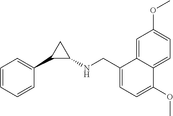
C1=CC=CC(C2C(NCC3=CC=C(OC)C4=CC=C(OC)C=C43)C2)=C1
